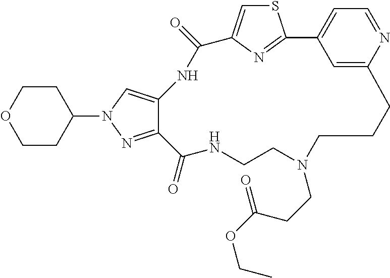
S1C=C2N=C1C1=CC=NC(=C1)CCCN(CCC(OCC)=O)CCNC(=O)C1=NN(C3CCOCC3)C=C1NC2=O
